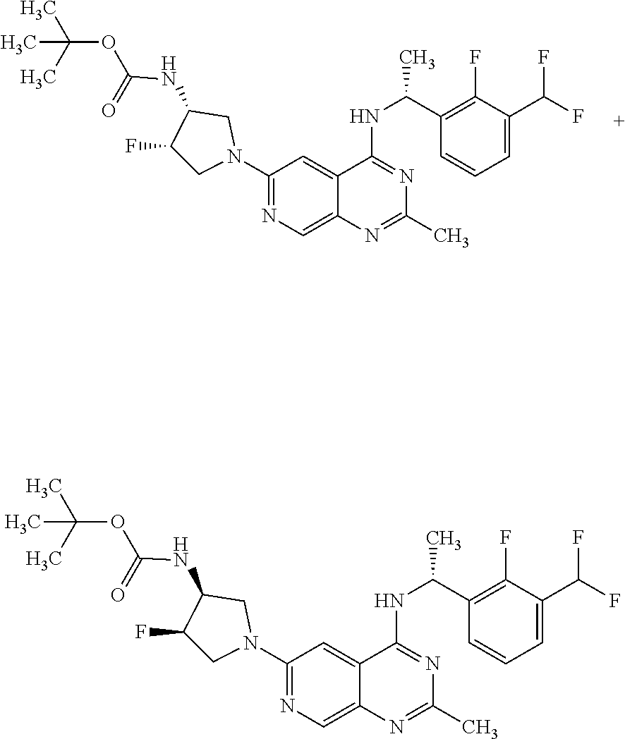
C1(F)CN(C2=NC=C3C(=C2)C(NC(C2=C(F)C(C(F)F)=CC=C2)C)=NC(C)=N3)CC1NC(OC(C)(C)C)=O.C1(F)CN(C2=NC=C3C(=C2)C(NC(C2=C(F)C(C(F)F)=CC=C2)C)=NC(C)=N3)CC1NC(OC(C)(C)C)=O
